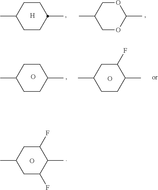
C1CC(C)CCC1C.[H].O1CC(C)COC1C.C1CC(C)CCC1C.O.C1(F)CC(C)CCC1C.O.C1(F)CC(C)CC(F)C1C.O
